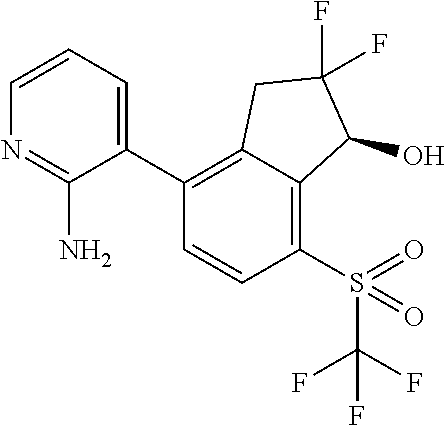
C1(C2=C3C(=C(S(=O)(=O)C(F)(F)F)C=C2)C(O)C(F)(F)C3)=CC=CN=C1N
